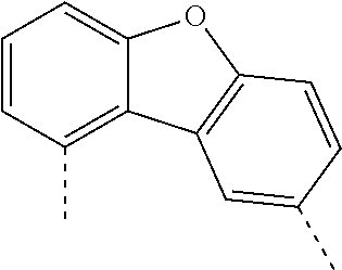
C1=CC(C)=C2C(=C1)OC1=C2C=C(C)C=C1
